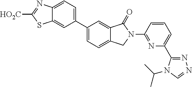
C12=CC=C(C3=CC=C4C(=C3)C(=O)N(C3=NC(C5=NN=CN5C(C)C)=CC=C3)C4)C=C1SC([HO2C])=N2
